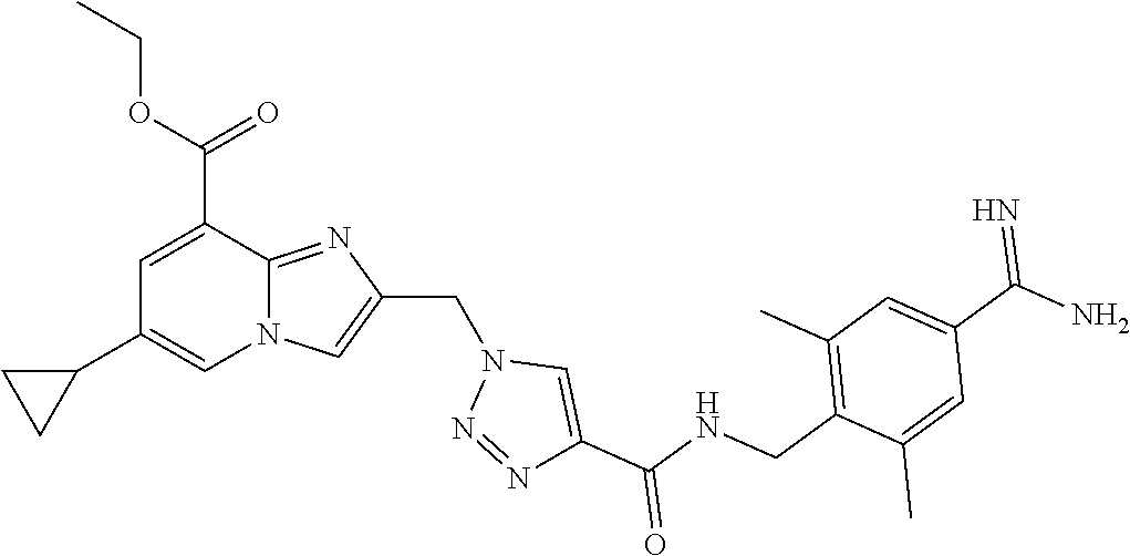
N12C(=NC(CN3N=NC(C(NCC4=C(C)C=C(C(N)=N)C=C4C)=O)=C3)=C1)C(C(OCC)=O)=CC(C1CC1)=C2
